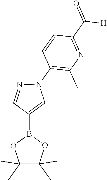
C1=NN(C2=C(C)N=C(C(=O)[H])C=C2)C=C1B1OC(C)(C)C(C)(C)O1
